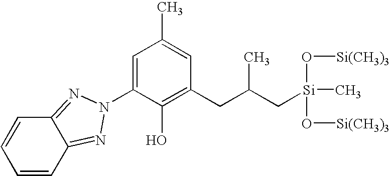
C1=CC2=NN(C3=CC(C)=CC(CC(C)C[Si](C)(O[Si(CH3)3])O[Si(CH3)3])=C3O)N=C2C=C1
